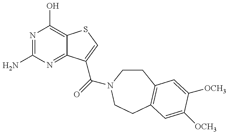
N1=C(N)N=C2C(=C1O)SC=C2C(=O)N1CCC2=C(CC1)C=C([OCH3])C([OCH3])=C2
